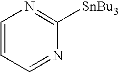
C1=CC=NC([SnBu3])=N1
